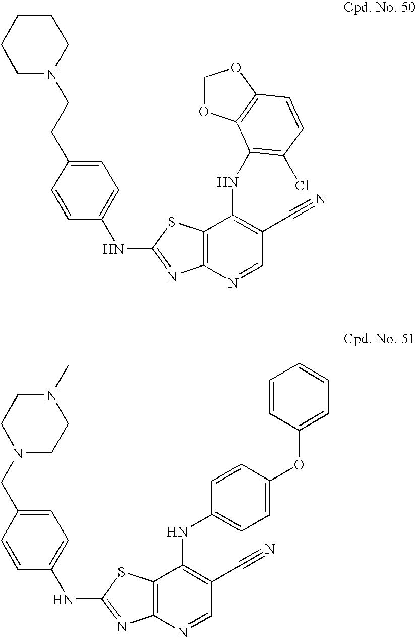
N(C1=NC2=C(C(NC3=C(Cl)C=CC4=C3OCO4)=C(C#N)C=N2)S1)C1=CC=C(CCN2CCCCC2)C=C1.N(C1=NC2=C(C(NC3=CC=C(OC4=CC=CC=C4)C=C3)=C(C#N)C=N2)S1)C1=CC=C(CN2CCN(C)CC2)C=C1
